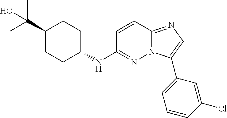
C1CC(C(C)(C)O)CCC1NC1=NN2C(=NC=C2C2=CC=CC(Cl)=C2)C=C1
